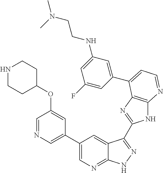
C1(C2=CN=CC(OC3CCNCC3)=C2)=CN=C2C(=C1)C(C1=NC3=C(N1)N=CC=C3C1=CC(NCCN(C)C)=CC(F)=C1)=NN2
